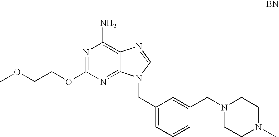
N1=C(OCCOC)N=C2C(=C1N)N=CN2CC1=CC=CC(CN2CCN(C)CC2)=C1
